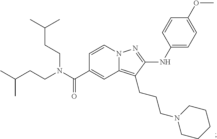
N12C(=C(CCCN3CCCCC3)C(NC3=CC=C(OC)C=C3)=N1)C=C(C(N(CCC(C)C)CCC(C)C)=O)C=C2
